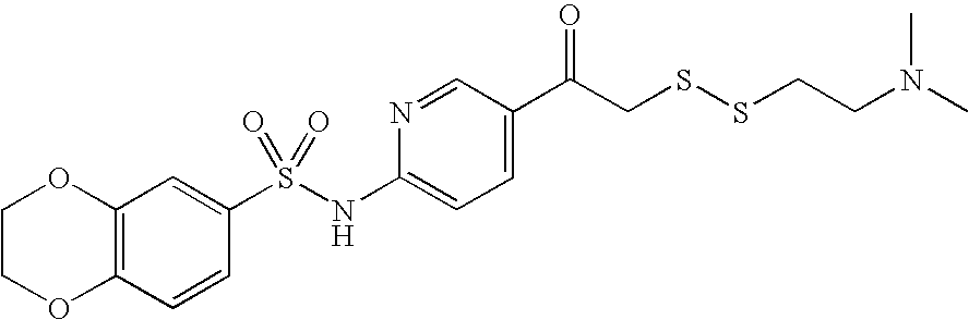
C12=C(C=CC(S(NC3=CC=C(C(CSSCCN(C)C)=O)C=N3)(=O)=O)=C1)OCCO2
